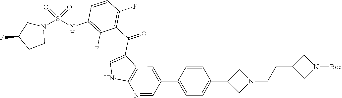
C1(F)=C(NS(N2CC(F)CC2)(=O)=O)C=CC(F)=C1C(C1=CNC2=C1C=C(C1=CC=C(C3CN(CCC4CN([Boc])C4)C3)C=C1)C=N2)=O
